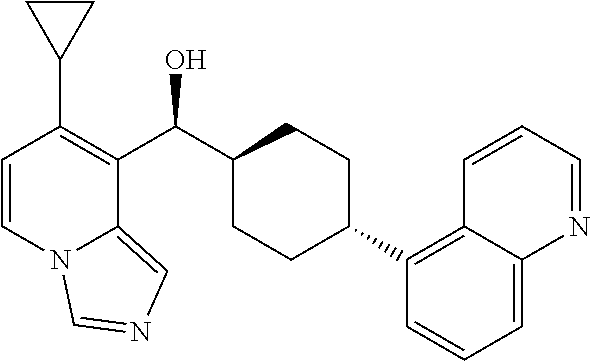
C1=CN2C(=CN=C2)C(C(C2CCC(C3=C4C(=CC=C3)N=CC=C4)CC2)O)=C1C1CC1
